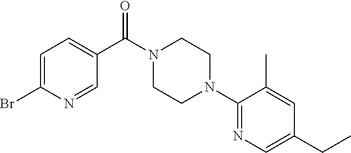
C1=C(Br)N=CC(C(N2CCN(C3=NC=C(CC)C=C3C)CC2)=O)=C1
